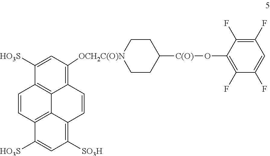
C12=C([OCH2C(O)N]3CCC([C(O)]OC4=C(F)C(F)=CC(F)=C4F)CC3)C=C([HO3S])C3=C1C1=C(C=C3)C([HO3S])=CC([SO3H])=C1C=C2
